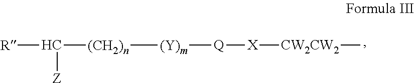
[(CH2)n]([(Y)m][Q][X][CW2CW2]C)C([R])[Z]
